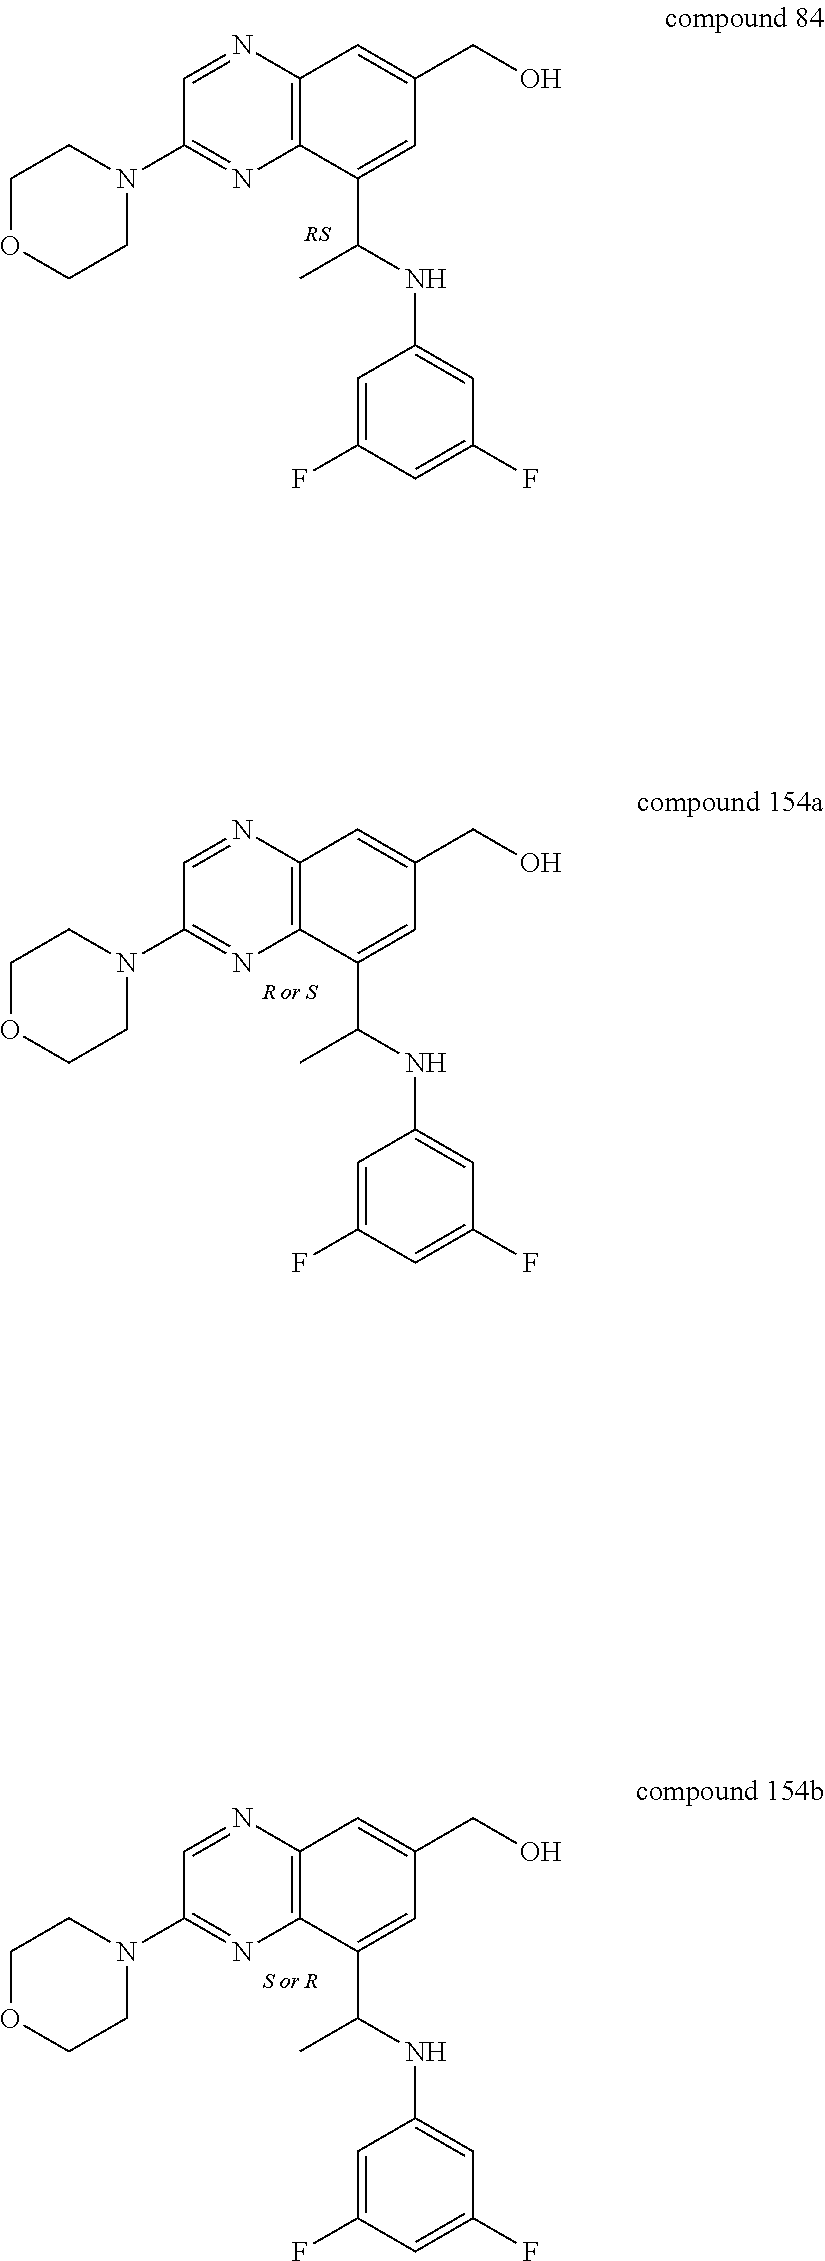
C1=NC2=C(N=C1N1CCOCC1)C(C(NC1=CC(F)=CC(F)=C1)C)=CC(CO)=C2.C1=NC2=C(N=C1N1CCOCC1)C(C(NC1=CC(F)=CC(F)=C1)C)=CC(CO)=C2.C1=NC2=C(N=C1N1CCOCC1)C(C(NC1=CC(F)=CC(F)=C1)C)=CC(CO)=C2
